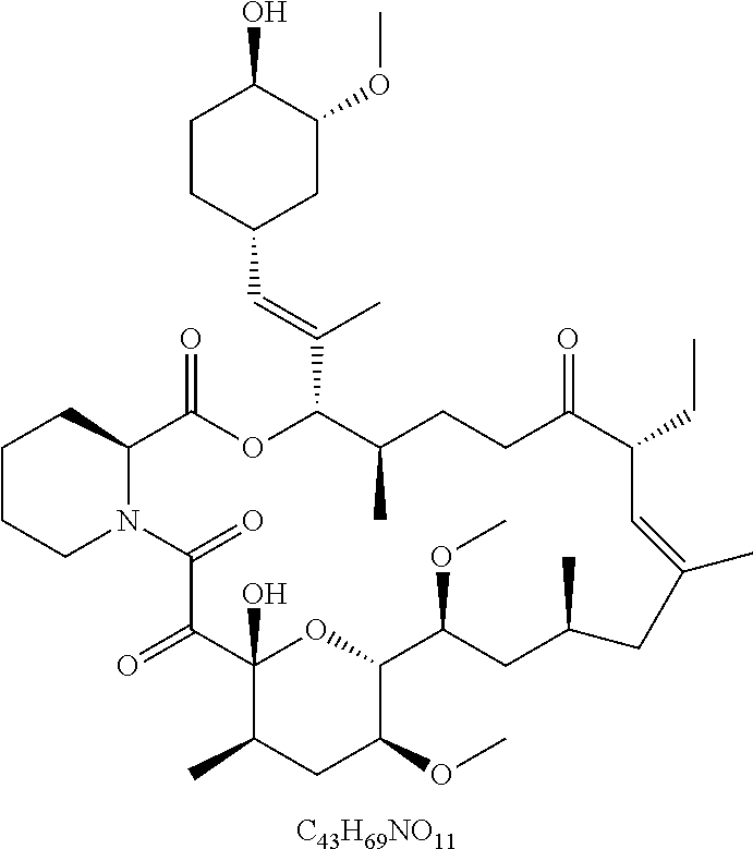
[C43H69NO11].C1CCN2C(C1)C(=O)OC(C(=CC1CC(OC)C(O)CC1)C)C(C)CCC(=O)C(CC)C=C(C)CC(C)CC(OC)C1OC(O)(C(=O)C2=O)C(C)CC1OC
